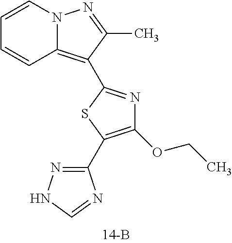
C1=CC2=C(C3=NC(OCC)=C(C4=NNC=N4)S3)C(C)=NN2C=C1
